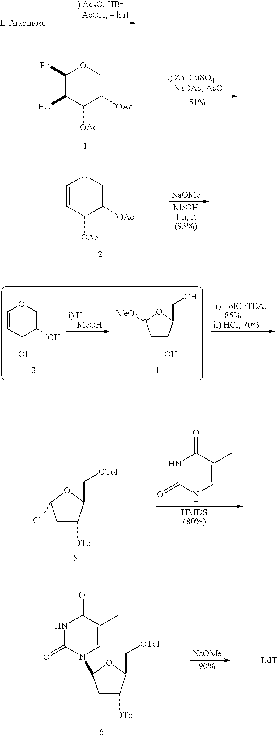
C1(Br)C(O)C([OAc])C([OAc])CO1.C1=CC([OAc])C([OAc])CO1.[NaOMe].C1=CC(O)C(O)CO1.C1C(O)C(CO)OC1[MeO].N1C(=O)NC=C(C)C1=O.C1C([OTol])C(C[OTol])OC1Cl.[NaOMe].C1C([OTol])C(C[OTol])OC1N1C(=O)NC(=O)C(C)=C1.[LdT]
